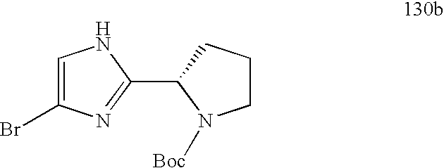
C1CCC(C2=NC(Br)=CN2)N1[Boc]
